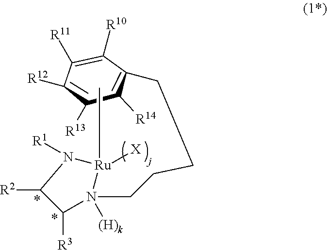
C1([R10])=C([R11])C([R12])C([R13])C([R14])C1CCCCN1([(H)k])[Ru](C)([X])N([R1])C([R2])C1[R3]
